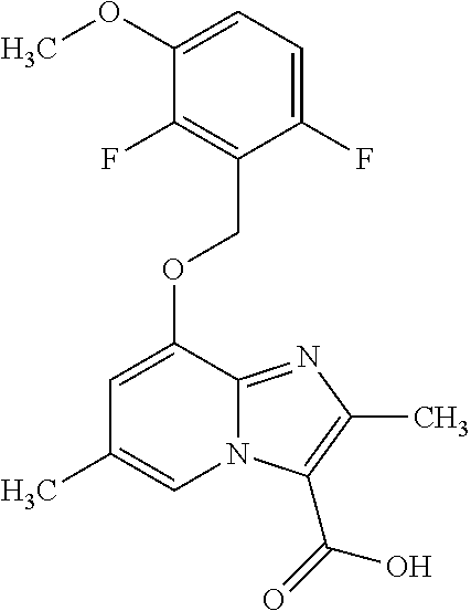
C1(OC)=CC=C(F)C(COC2=CC(C)=CN3C2=NC(C)=C3C(=O)O)=C1F
